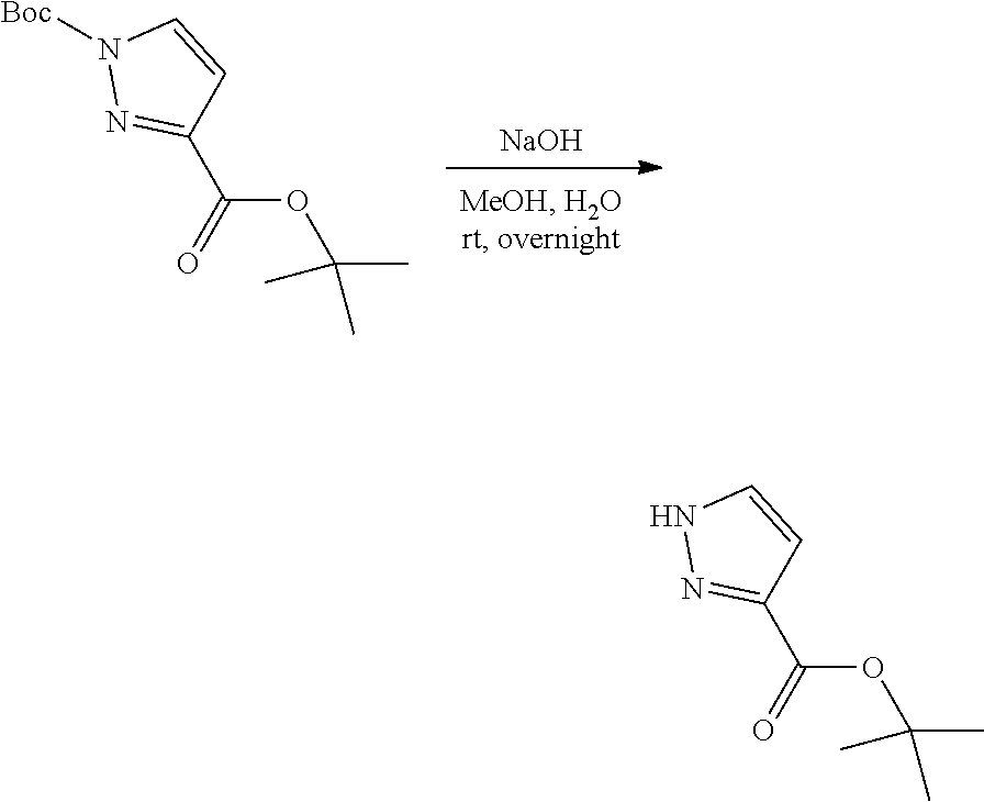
[NaOH].N1([Boc])N=C(C(=O)OC(C)(C)C)C=C1.N1N=C(C(=O)OC(C)(C)C)C=C1
